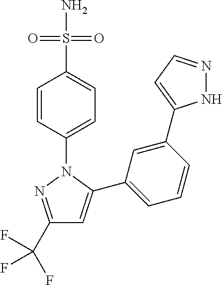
C1(C(F)(F)F)=NN(C2=CC=C(S(N)(=O)=O)C=C2)C(C2=CC=CC(C3=CC=NN3)=C2)=C1
